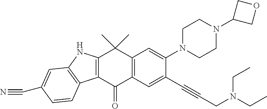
C12=C(C(=O)C3=C(C1(C)C)C=C(N1CCN(C4COC4)CC1)C(C#CCN(CC)CC)=C3)C1=C(N2)C=C(C#N)C=C1
